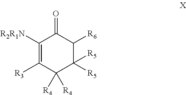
C1([R2R1N])=C([R3])C([R4])([R4])C([R5])([R5])C([R6])C1=O
